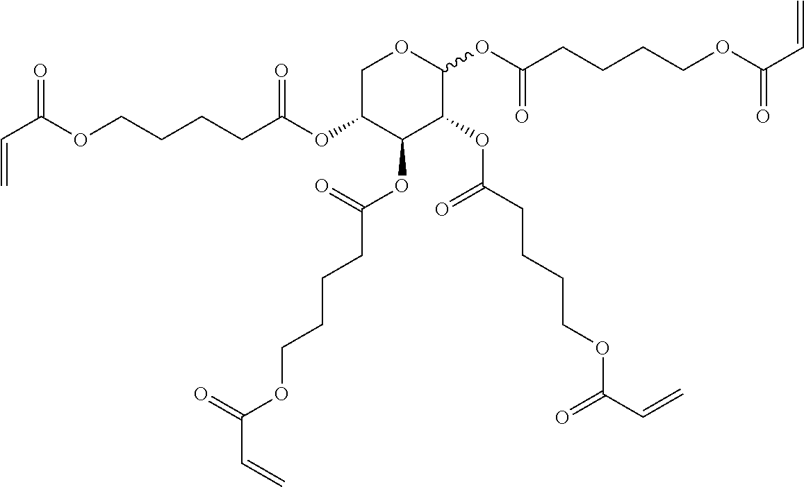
C(CCCCOC(C=C)=O)(OC1C(OC(CCCCOC(C=C)=O)=O)C(OC(CCCCOC(C=C)=O)=O)C(OC(CCCCOC(C=C)=O)=O)OC1)=O
